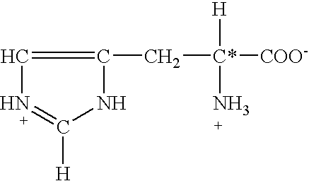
C([C*]([COO-])([H])N)C1=CN=C([H])N1
